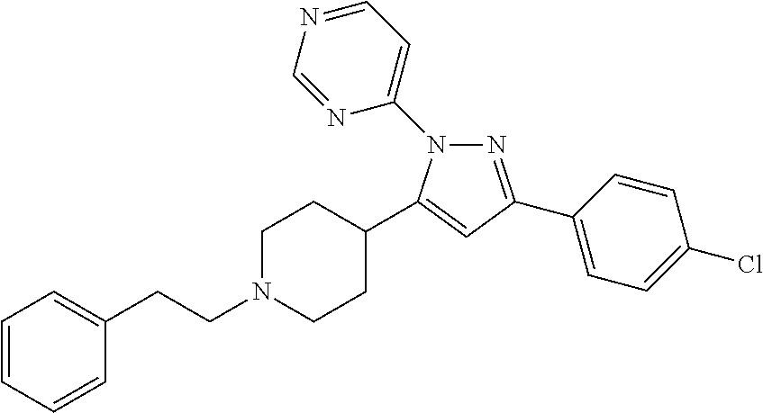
C1=CC=CC(CCN2CCC(C3=CC(C4=CC=C(Cl)C=C4)=NN3C3=CC=NC=N3)CC2)=C1
